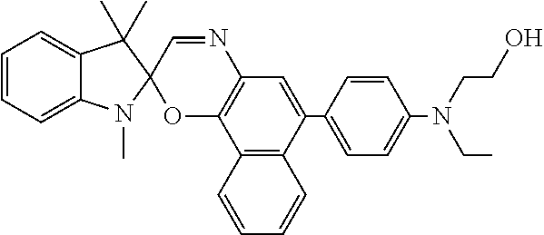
C1=CC=C2C(=C1)C(C)(C)C1(N2C)OC2=C(N=C1)C=C(C1=CC=C(N(CCO)CC)C=C1)C1=C2C=CC=C1
